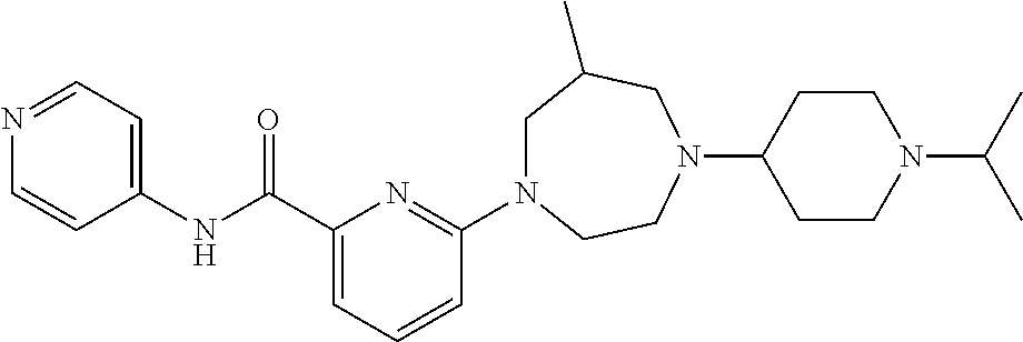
C(C1=CC=CC(N2CC(C)CN(C3CCN(C(C)C)CC3)CC2)=N1)(NC1=CC=NC=C1)=O
